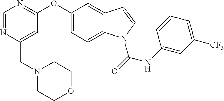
C(C1=CC(OC2=CC=C3C(=C2)C=CN3C(NC2=CC([CF3])=CC=C2)=O)=NC=N1)N1CCOCC1
